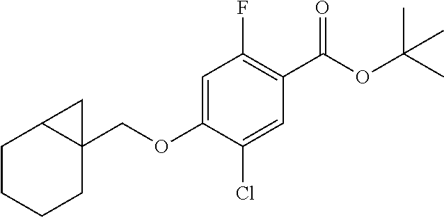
C1=C(OCC23C(CCCC2)C3)C(Cl)=CC(C(OC(C)(C)C)=O)=C1F
